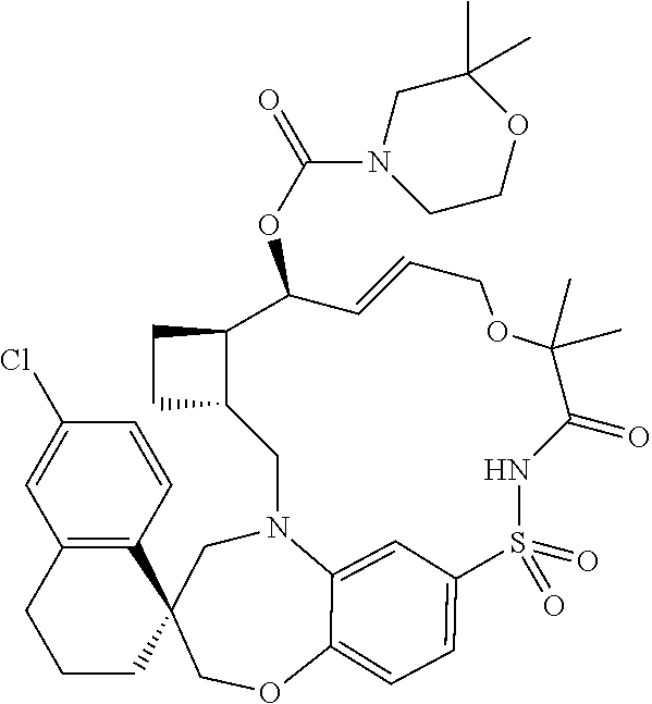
C1C2(COC3=CC=C4C=C3N1CC1C(C(OC(N3CCOC(C)(C)C3)=O)C=CCOC(C)(C)C(=O)NS4(=O)=O)CC1)CCCC1=C2C=CC(Cl)=C1
